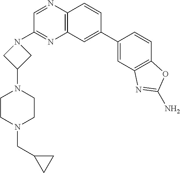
C12=C(C=C(C3=CC4=C(C=C3)OC(N)=N4)C=C1)N=C(N1CC(N3CCN(CC4CC4)CC3)C1)C=N2
